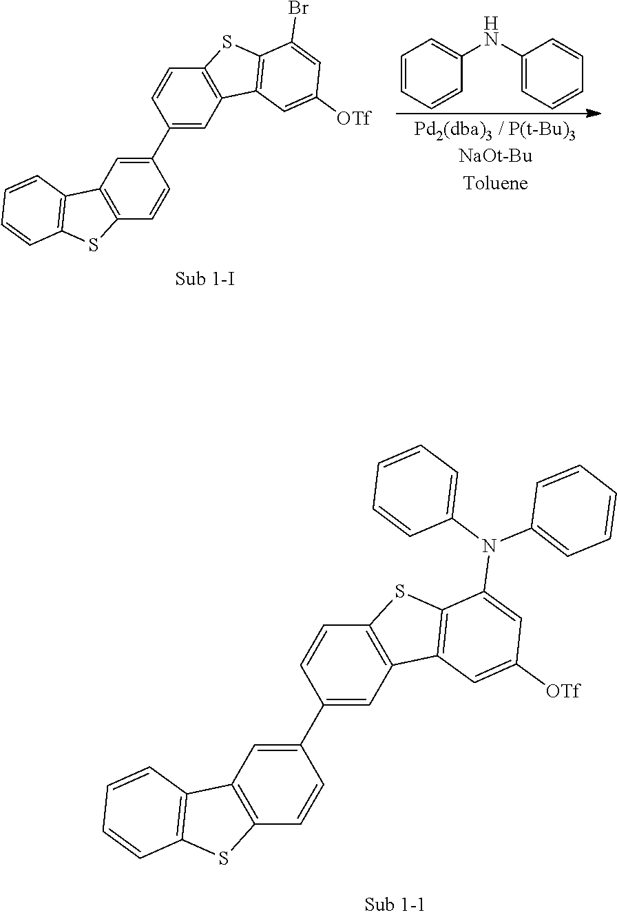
C12=C(C=CC(C3=CC4=C(C=C3)SC3=C4C=C([OTf])C=C3N(C3=CC=CC=C3)C3=CC=CC=C3)=C1)SC1=C2C=CC=C1.C1=CC=CC(NC2=CC=CC=C2)=C1.C12=C(C=CC(C3=CC4=C(C=C3)SC3=C4C=C([OTf])C=C3Br)=C1)SC1=C2C=CC=C1
